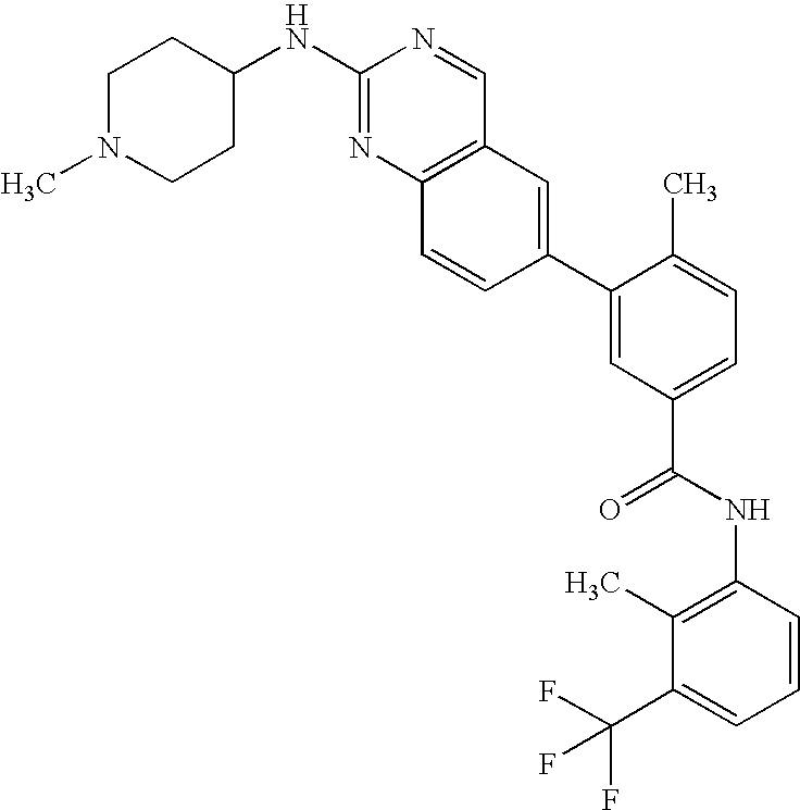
C1(C2=CC(C(NC3=C(C)C(C(F)(F)F)=CC=C3)=O)=CC=C2C)=CC2=C(C=C1)N=C(NC1CCN(C)CC1)N=C2
